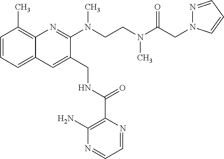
C1=CC=C2C(=C1C)N=C(N(CCN(C)C(=O)CN1N=CC=C1)C)C(CNC(=O)C1=C(N)N=CC=N1)=C2
